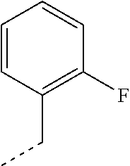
C(C)C1=C(F)C=CC=C1
